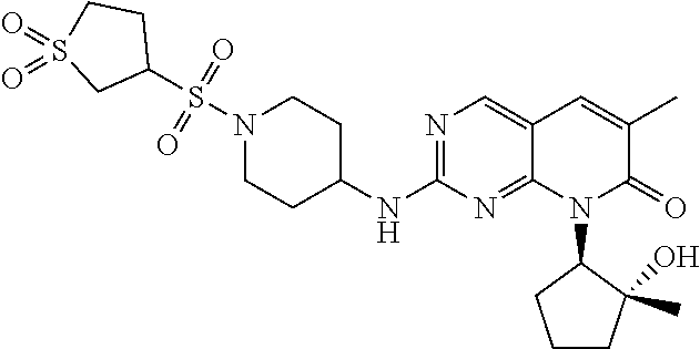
N1(S(C2CCS(=O)(=O)C2)(=O)=O)CCC(NC2=NC=C3C(=N2)N(C2CCCC2(C)O)C(=O)C(C)=C3)CC1
